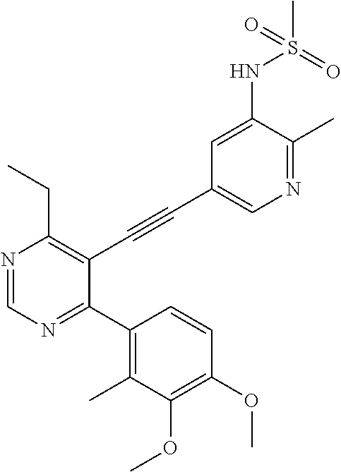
N1=CN=C(C2=C(C)C(OC)=C(OC)C=C2)C(C#CC2=CN=C(C)C(NS(C)(=O)=O)=C2)=C1CC
